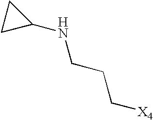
C(NC1CC1)CC[X4]
